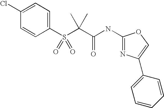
C1=CC(S(C(C(NC2=NC(C3=CC=CC=C3)=CO2)=O)(C)C)(=O)=O)=CC=C1Cl
